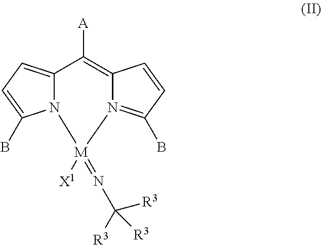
N12=C(B)C=CC1=C([A])C1=CC=C(B)N1[M]2([X1])=NC([R3])([R3])[R3]
